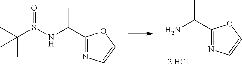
NC(C1=NC=CO1)C.C(S(NC(C1=NC=CO1)C)=O)(C)(C)C
